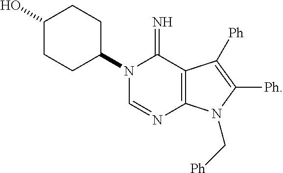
N1(C2CCC(O)CC2)C=NC2=C(C1=N)C([Ph])=C([Ph])N2C[Ph]
